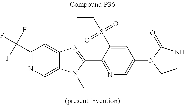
C1(C(F)(F)F)=NC=C2C(=C1)N=C(C1=NC=C(N3C(=O)NCC3)C=C1S(CC)(=O)=O)N2C
